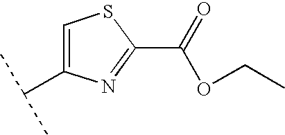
C1(C(=O)OCC)=NC(C(C)C)=CS1
